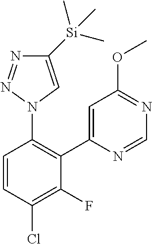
C1=C(C2=C(N3C=C([Si](C)(C)C)N=N3)C=CC(Cl)=C2F)N=CN=C1OC
